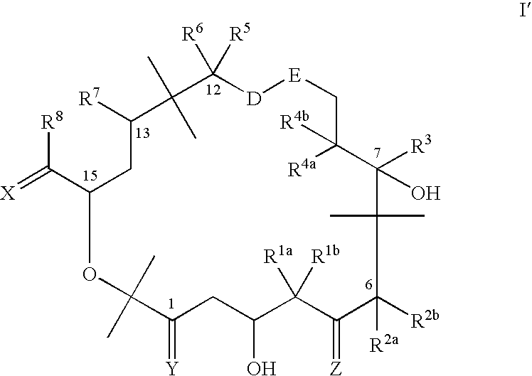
[R8]C(C1CC([R7])C(C)(C)C([R5])([R6])[D][E]CC([R4a])([R4b])C([R3])(O)C(C)(C)C([R2b])([R2a])C(=[Z])C([R1a])([R1b])C(O)CC(=[Y])C(C)(C)O1)=[X]
